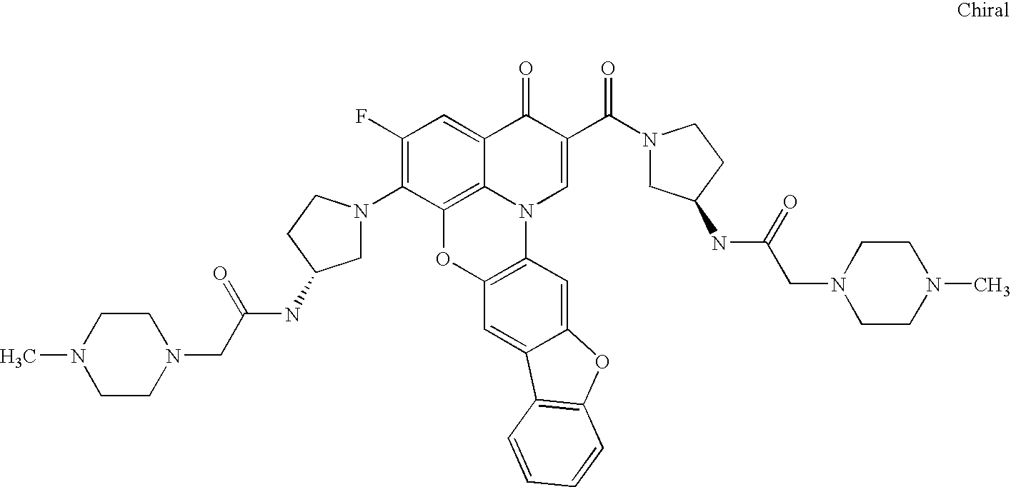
C1(F)=C(N2CC(NC(CN3CCN(C)CC3)=O)CC2)C2=C3C(=C1)C(=O)C(C(N1CC(NC(CN4CCN(C)CC4)=O)CC1)=O)=CN3C1=C(O2)C=C2C(=C1)OC1=C2C=CC=C1
